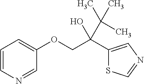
C1=CN=CC(OCC(C2=CN=CS2)(C(C)(C)C)O)=C1
